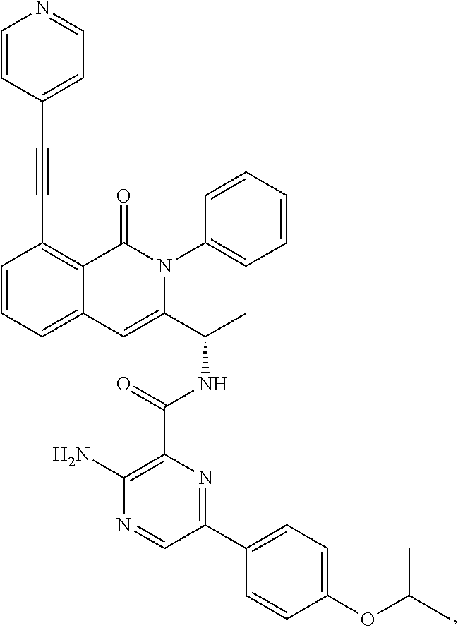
C1=CC=C2C(=C1C#CC1=CC=NC=C1)C(=O)N(C1=CC=CC=C1)C(C(C)NC(=O)C1=C(N)N=CC(C3=CC=C(OC(C)C)C=C3)=N1)=C2
